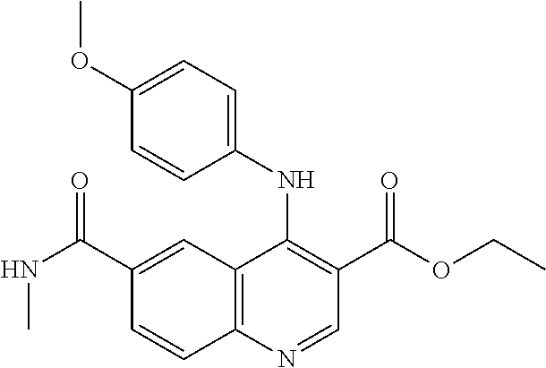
C12=C(N=CC(C(OCC)=O)=C1NC1=CC=C(OC)C=C1)C=CC(C(NC)=O)=C2
